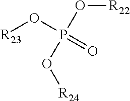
O([R22])P(=O)(O[R23])O[R24]
